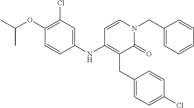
C1(Cl)=C(OC(C)C)C=CC(NC2=C(CC3=CC=C(Cl)C=C3)C(=O)N(CC3=CC=CC=C3)C=C2)=C1
